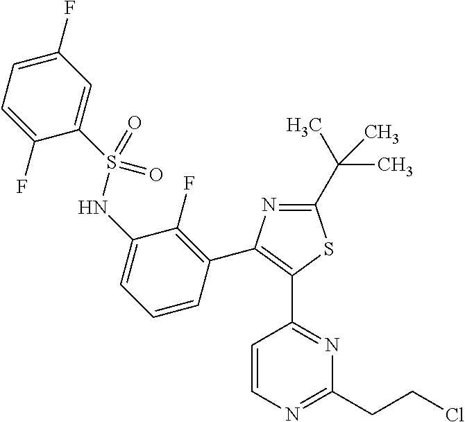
N1=C(C(C)(C)C)SC(C2=NC(CCCl)=NC=C2)=C1C1=C(F)C(NS(C2=CC(F)=CC=C2F)(=O)=O)=CC=C1
